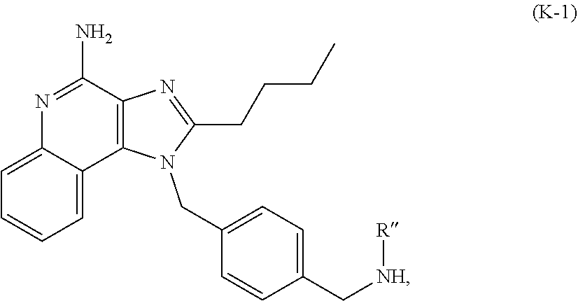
N1=C(CCCC)N(CC2=CC=C(C[NH][R])C=C2)C2=C1C(N)=NC1=CC=CC=C12
